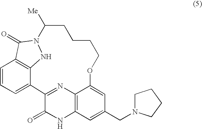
C12=NC3=C(NC1=O)C=C(CN1CCCC1)C=C3OCCCCC([Me])N1NC3=C(C=CC=C23)C1=O
